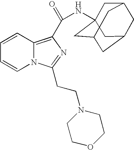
C1=CC2=C(C(NC34CC5CC(CC(C3)C5)C4)=O)N=C(CCN3CCOCC3)N2C=C1
